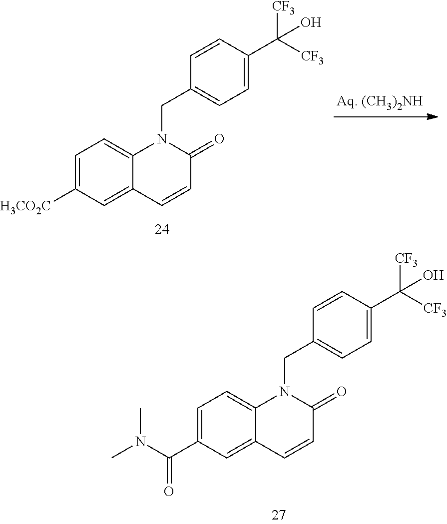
C1=C([H3CO2C])C=C2C(=C1)N(CC1=CC=C(C([CF3])([CF3])O)C=C1)C(=O)C=C2.C1=C(C(N(C)C)=O)C=C2C(=C1)N(CC1=CC=C(C([CF3])([CF3])O)C=C1)C(=O)C=C2
